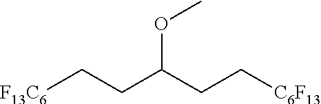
[F13C6]CCC(CC[C6F13])OC
